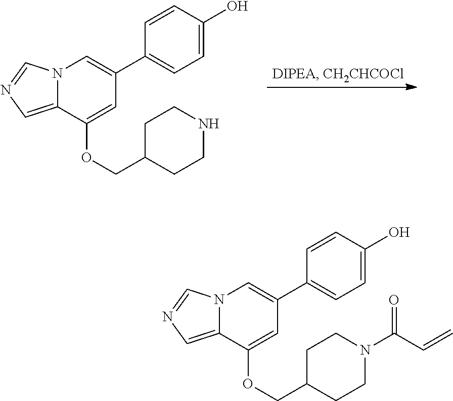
N12C(=CN=C1)C(OCC1CCNCC1)=CC(C1=CC=C(O)C=C1)=C2.N12C(=CN=C1)C(OCC1CCN(C(C=C)=O)CC1)=CC(C1=CC=C(O)C=C1)=C2
